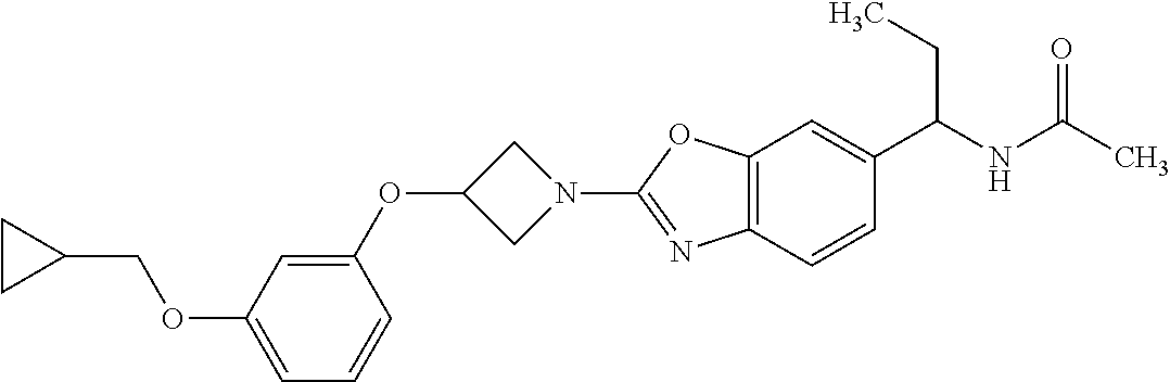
O(C1=CC=CC(OC2CN(C3=NC4=C(O3)C=C(C(NC(C)=O)CC)C=C4)C2)=C1)CC1CC1
